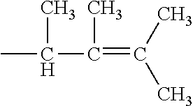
CC(C(=C(C)C)C)C
